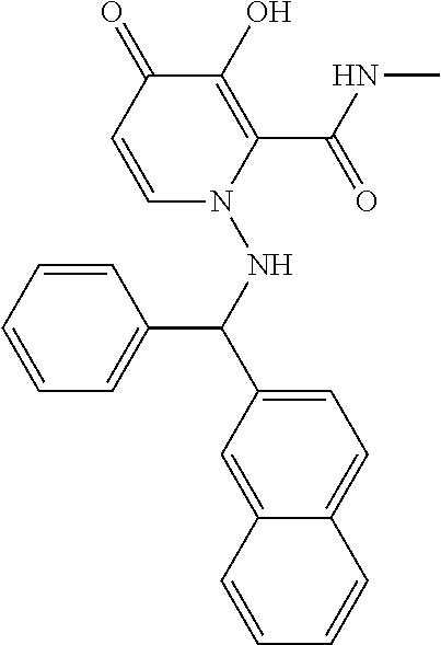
C1=CC=CC=C1C(NN1C(C(=O)NC)=C(O)C(=O)C=C1)C1=CC=C2C(=C1)C=CC=C2
